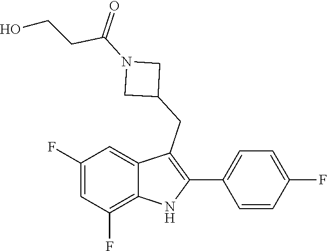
C1(F)=CC(F)=C2C(=C1)C(CC1CN(C(CCO)=O)C1)=C(C1=CC=C(F)C=C1)N2
